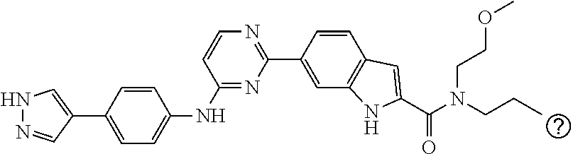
C1=CC(C2=CNN=C2)=CC=C1NC1=NC(C2=CC3=C(C=C2)C=C(C(N(CCOC)CCC)=O)N3)=NC=C1
